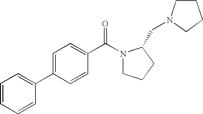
C1=C(C2=CC=CC=C2)C=CC(C(N2CCCC2CN2CCCC2)=O)=C1
